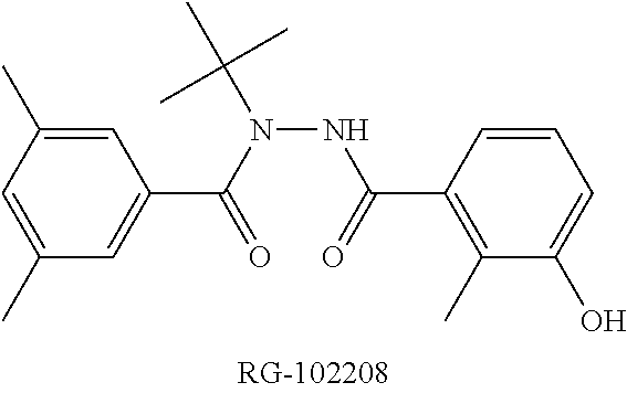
C1=C(C)C=C(C)C=C1C(=O)N(NC(=O)C1=C(C)C(O)=CC=C1)C(C)(C)C
